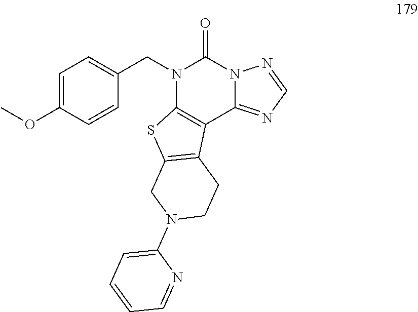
C1=C(OC)C=CC(CN2C3=C(C4=NC=NN4C2=O)C2=C(S3)CN(C3=CC=CC=N3)CC2)=C1
